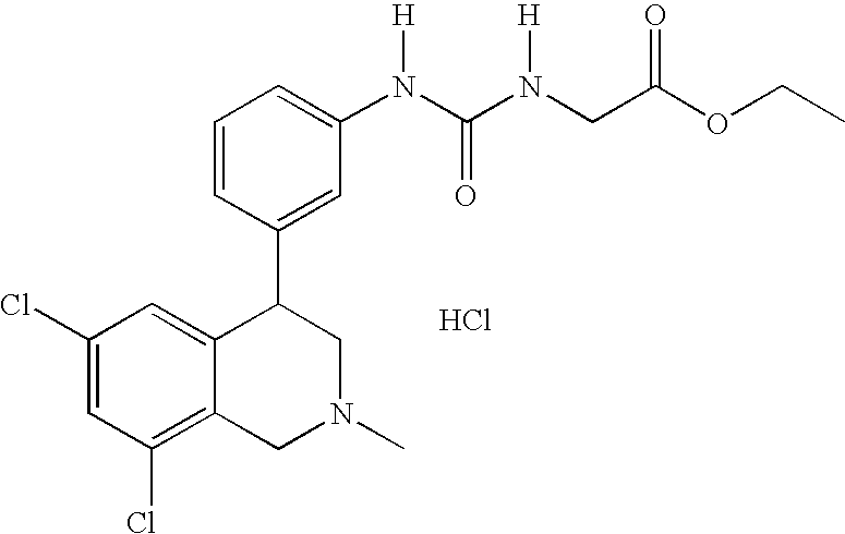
Cl.C1=CC=C(N([H])C(=O)N([H])CC(=O)OCC)C=C1C1C2=CC(Cl)=CC(Cl)=C2CN(C)C1
